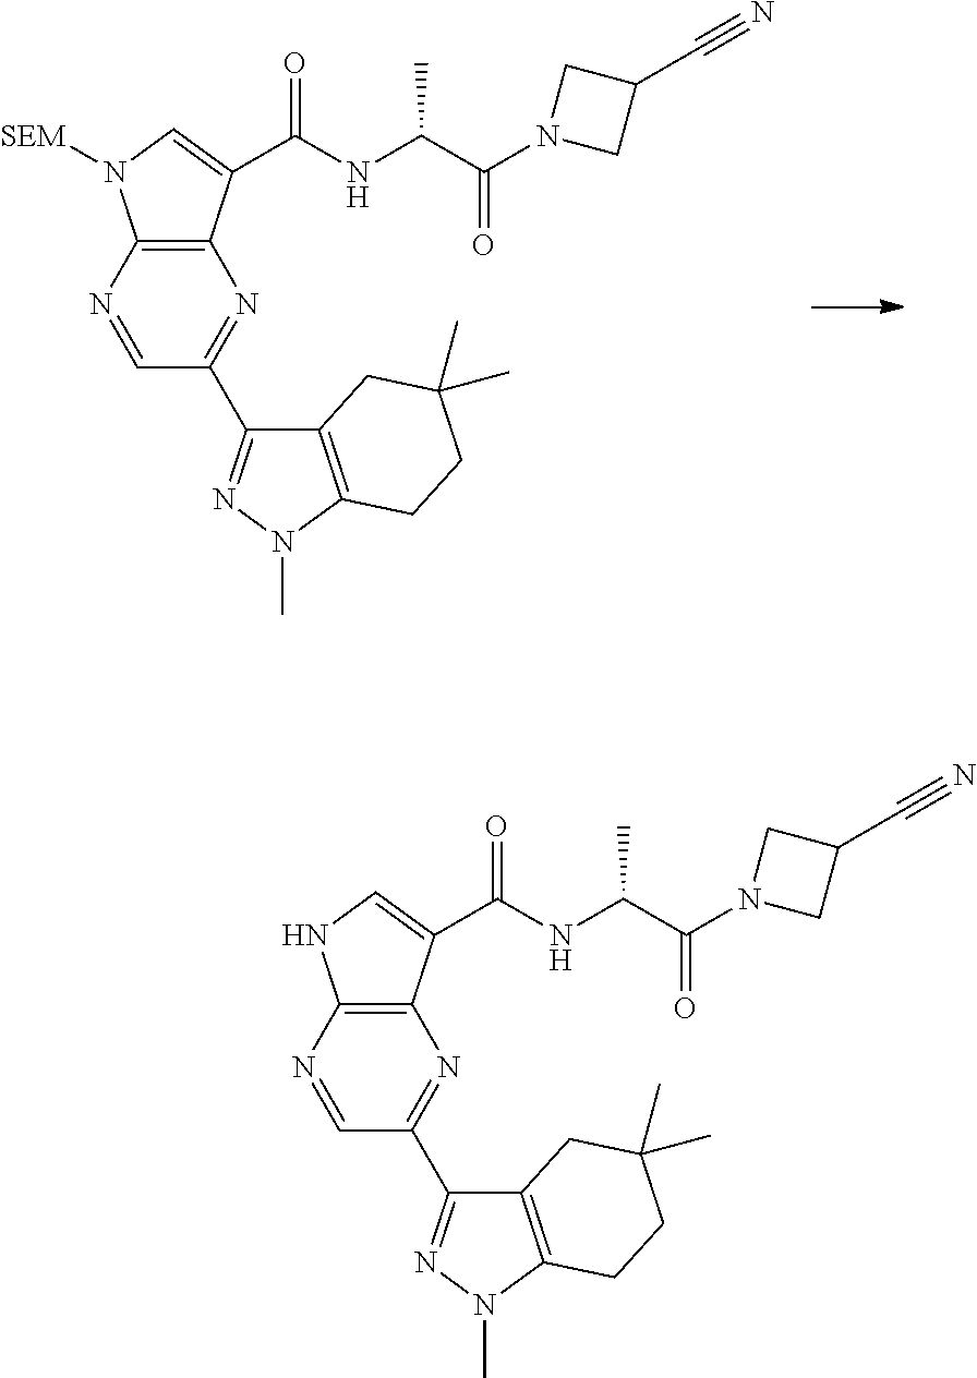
C12=C(N=CC(C3=NN(C)C4=C3CC(C)(C)CC4)=N1)N([SEM])C=C2C(NC(C(N1CC(C#N)C1)=O)C)=O.C12=C(N=CC(C3=NN(C)C4=C3CC(C)(C)CC4)=N1)NC=C2C(NC(C(N1CC(C#N)C1)=O)C)=O
